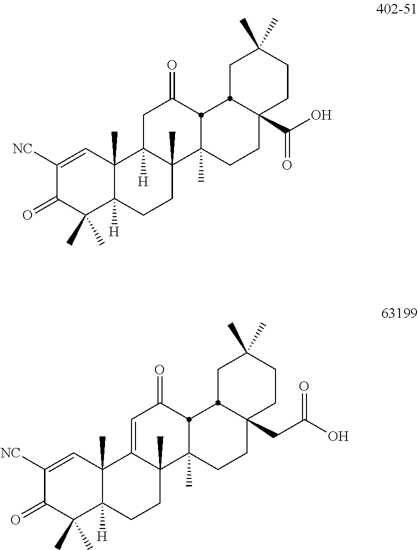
C1([NC])=CC2(C)C([H])(C(C)(C)C1=O)CCC1(C)C2([H])CC(=O)C2C1(C)CCC1(C(O)=O)CCC(C)(C)CC12.C1([NC])=CC2(C)C([H])(C(C)(C)C1=O)CCC1(C)C2=CC(=O)C2C1(C)CCC1(CC(O)=O)CCC(C)(C)CC12
